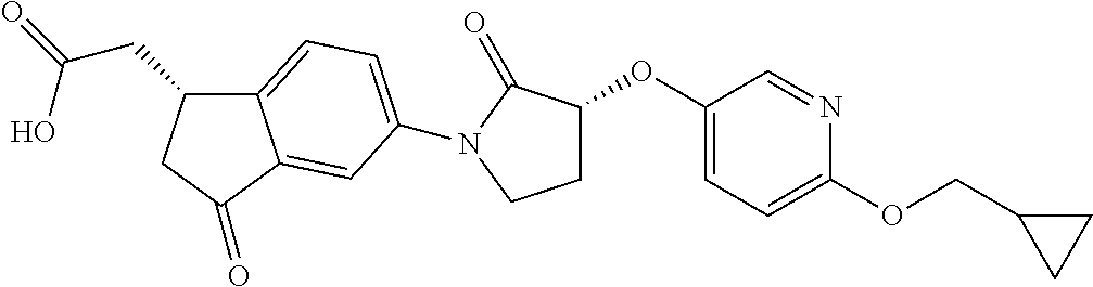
C12=CC=C(N3C(=O)C(OC4=CC=C(OCC5CC5)N=C4)CC3)C=C1C(=O)CC2CC(O)=O
